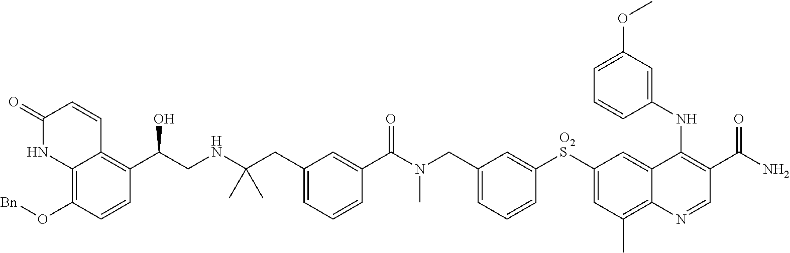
C1=C(CN(C)C(C2=CC(CC(NCC(C3=C4C(=C(O[Bn])C=C3)NC(=O)C=C4)O)(C)C)=CC=C2)=O)C=C([O2S]C2=CC(C)=C3C(=C2)C(NC2=CC(OC)=CC=C2)=C(C(N)=O)C=N3)C=C1
